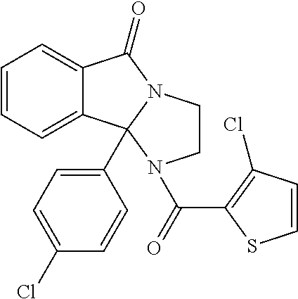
C1=CC=C2C(=C1)C(=O)N1CCN(C(C3=C(Cl)C=CS3)=O)C21C1=CC=C(Cl)C=C1
